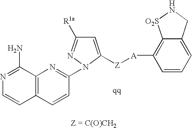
C1=C([Z][A]C2=C3C(=CC=C2)CN[O2S]3)N(C2=NC3=C(C=C2)C=CN=C3N)N=C1[R1a]
